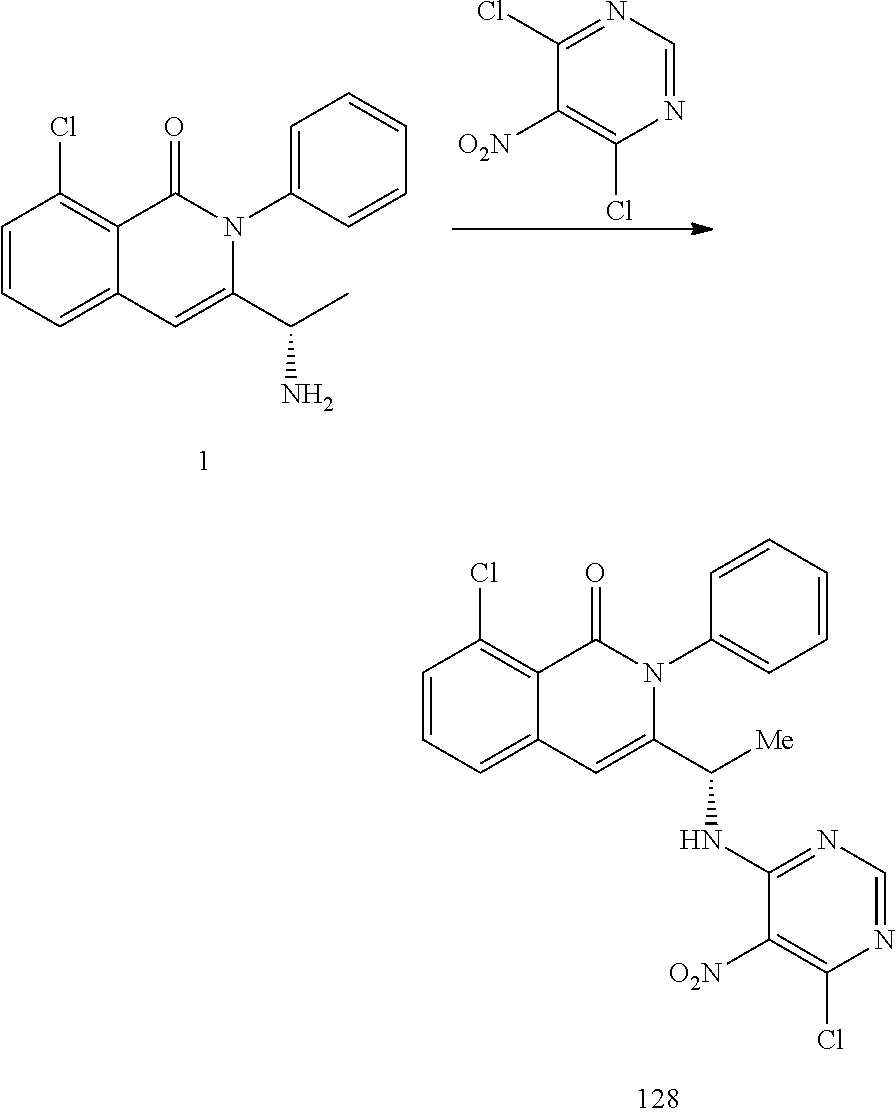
C1=CC=C2C(=C1Cl)C(=O)N(C1=CC=CC=C1)C(C(C)N)=C2.N1=CN=C(Cl)C([O2N])=C1Cl.C1=CC=C2C(=C1Cl)C(=O)N(C1=CC=CC=C1)C(C([Me])NC1=NC=NC(Cl)=C1[O2N])=C2
